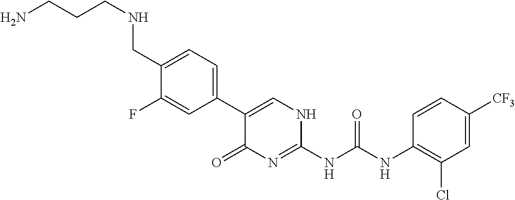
C1(C2=CC=C(CNCCCN)C(F)=C2)=CNC(NC(NC2=C(Cl)C=C([CF3])C=C2)=O)=NC1=O
